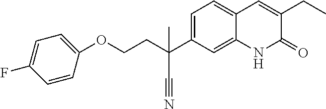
C(COC1=CC=C(F)C=C1)C(C#N)(C1=CC=C2C(=C1)NC(=O)C(CC)=C2)C
